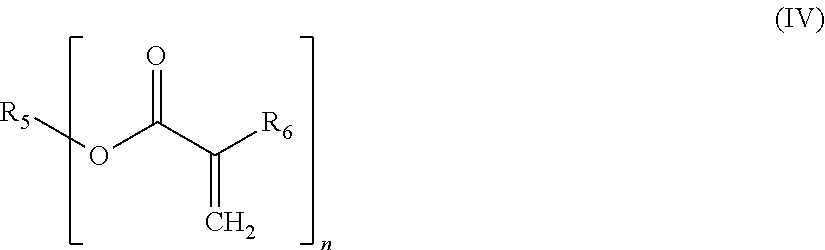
[R5]OC(C([R6])=C)=O
